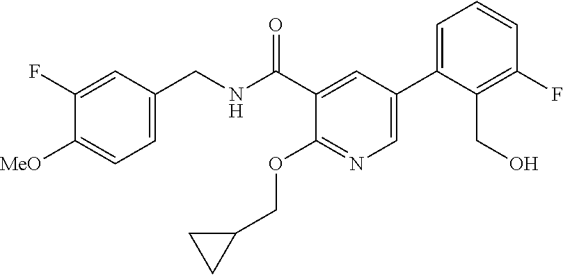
C1=C(CNC(C2=CC(C3=CC=CC(F)=C3CO)=CN=C2OCC2CC2)=O)C=C(F)C([MeO])=C1
